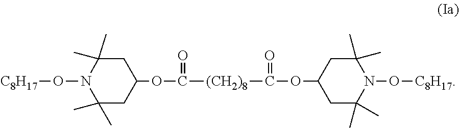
[C8H17]ON1C(C)(C)CC(OC([(CH2)8]C(OC2CC(C)(C)N(O[C8H17])C(C)(C)C2)=O)=O)CC1(C)C
